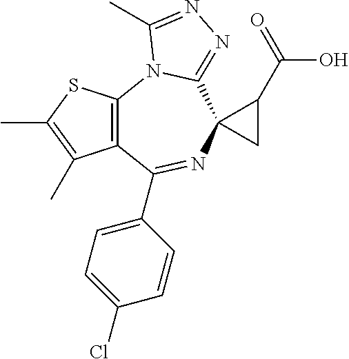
C12=C(N3C(=NN=C3C)C3(N=C1C1=CC=C(Cl)C=C1)CC3C(O)=O)SC(C)=C2C
